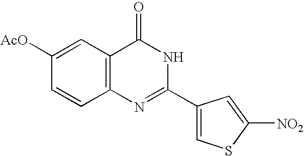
C1(C2=CSC([NO2])=C2)=NC2=C(C(=O)N1)C=C([AcO])C=C2
